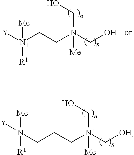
C([N+](CO)([Me])C[OH])CC[N+]([Y])([Me])[R1].C([N+](CO)([Me])CO)C[N+]([Y])([Me])[R1]
